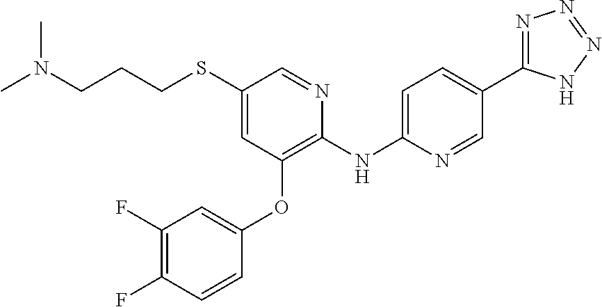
C1(SCCCN(C)C)=CC(OC2=CC(F)=C(F)C=C2)=C(NC2=CC=C(C3=NN=NN3)C=N2)N=C1
